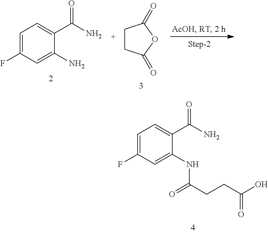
C1=C(F)C=C(N)C(C(N)=O)=C1.C1CC(=O)OC1=O.C1=C(F)C=C(NC(CCC(O)=O)=O)C(C(N)=O)=C1
